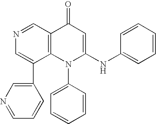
N1=CC2=C(C(C3=CN=CC=C3)=C1)N(C1=CC=CC=C1)C(NC1=CC=CC=C1)=CC2=O
